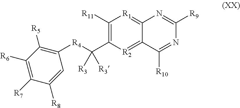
C1([R4]C(C2=C([R11])[R1]=C3C(=[R2]2)C([R10])=NC([R9])=N3)([R3])[R3])=C([R5])C([R6])=C([R7])C([R8])=C1
